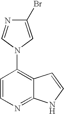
C1=CN=C2C(=C1N1C=C(Br)N=C1)C=CN2
